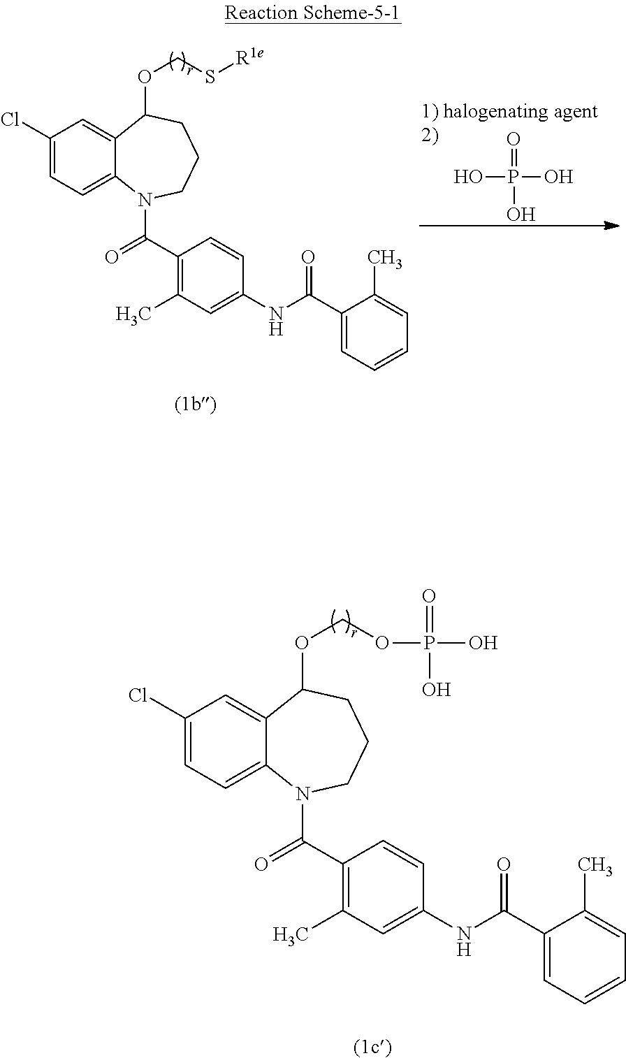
C1(Cl)=CC=C2C(=C1)C(OCOP(=O)(O)O)CCCN2C(=O)C1=C(C)C=C(NC(=O)C2=CC=CC=C2C)C=C1.OP(=O)(O)O.C1(Cl)=CC=C2C(=C1)C(OCS[R1e])CCCN2C(=O)C1=C(C)C=C(NC(=O)C2=CC=CC=C2C)C=C1
